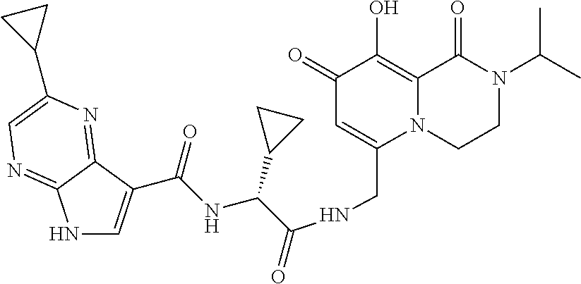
CC(C)N1C(=O)C2=C(O)C(=O)C=C(CNC(=O)C(NC(=O)C3=CNC4=NC=C(C5CC5)N=C34)C3CC3)N2CC1
